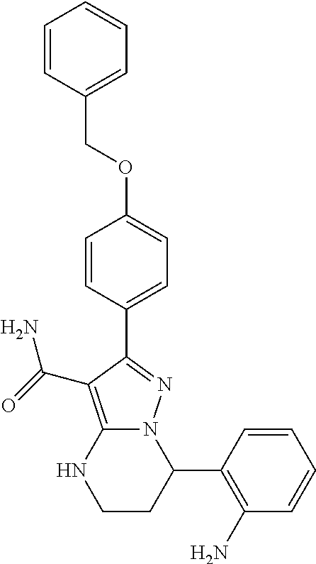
C1(C2N3C(=C(C(=O)N)C(C4=CC=C(OCC5=CC=CC=C5)C=C4)=N3)NCC2)=C(N)C=CC=C1
